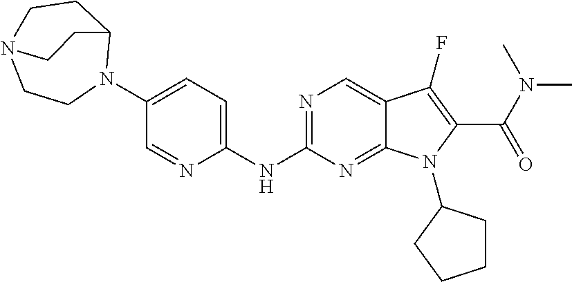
N1=C(NC2=CC=C(N3C4CCN(CC3)CC4)C=N2)N=C2C(=C1)C(F)=C(C(N(C)C)=O)N2C1CCCC1
